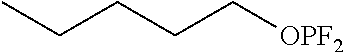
CCCCC[OPF2]
